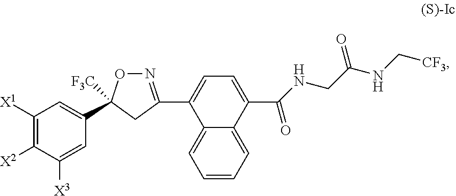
C(NCC(NC[CF3])=O)(C1=CC=C(C2=NOC(C3=CC([X1])=C([X2])C([X3])=C3)([F3C])C2)C2=CC=CC=C12)=O
